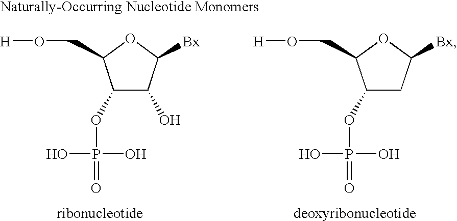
C1(OP(O)(O)=O)C(O)C([Bx])OC1CO[H].C1(OP(O)(O)=O)CC([Bx])OC1CO[H]
